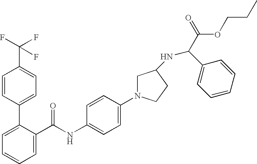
C1=C(C(NC2=CC=C(N3CC(NC(C(=O)OCCC)C4=CC=CC=C4)CC3)C=C2)=O)C(C2=CC=C(C(F)(F)F)C=C2)=CC=C1
